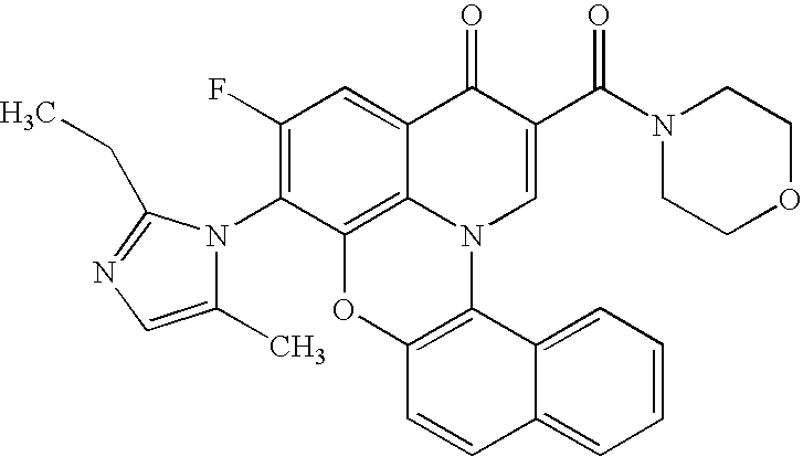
C1(N2C(C)=CN=C2CC)=C(F)C=C2C3=C1OC1=C(N3C=C(C(N3CCOCC3)=O)C2=O)C2=CC=CC=C2C=C1
